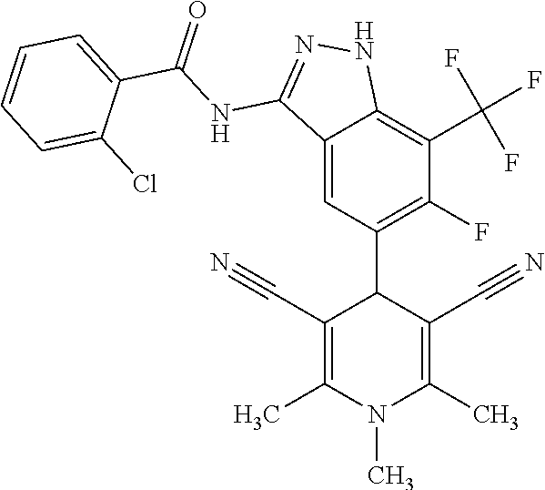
C12=CC(C3C(C#N)=C(C)N(C)C(C)=C3C#N)=C(F)C(C(F)(F)F)=C1NN=C2NC(C1=CC=CC=C1Cl)=O
